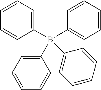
C1([B-](C2=CC=CC=C2)(C2=CC=CC=C2)C2=CC=CC=C2)=CC=CC=C1
